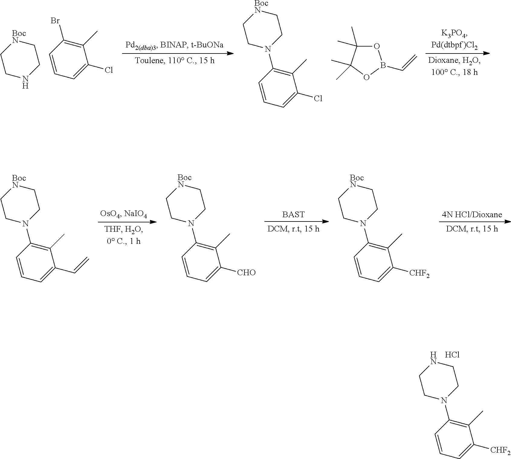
C1=CC=C([CHF2])C(C)=C1N1CCNCC1.Cl.C1CNCC[BocN]1.C1=CC=C(Cl)C(C)=C1Br.C1=CC=C(Cl)C(C)=C1N1CC[BocN]CC1.O1C(C)(C)C(C)(C)OB1C=C.C1=CC=C(C=C)C(C)=C1N1CC[BocN]CC1.C1=CC=C([CHO])C(C)=C1N1CC[BocN]CC1.C1=CC=C([CHF2])C(C)=C1N1CC[BocN]CC1
